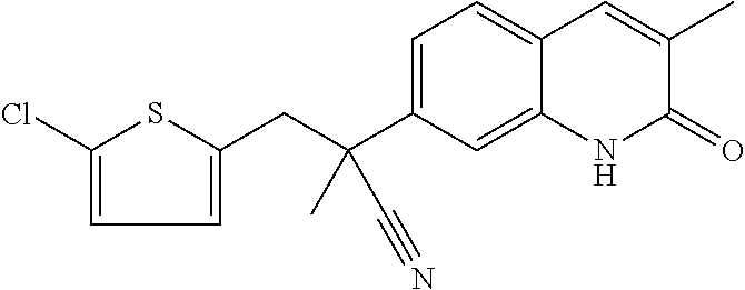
C1=C(CC(C2=CC=C3C(=C2)NC(=O)C(C)=C3)(C)C#N)SC(Cl)=C1
